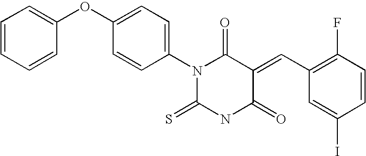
C1=CC=CC(OC2=CC=C(N3C(=S)NC(=O)C(=CC4=C(F)C=CC(I)=C4)C3=O)C=C2)=C1
